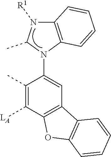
C12=C(N(C3=CC4=C(C([LA])=C3C)OC3=C4C=CC=C3)C(C)N1[R1])C=CC=C2
